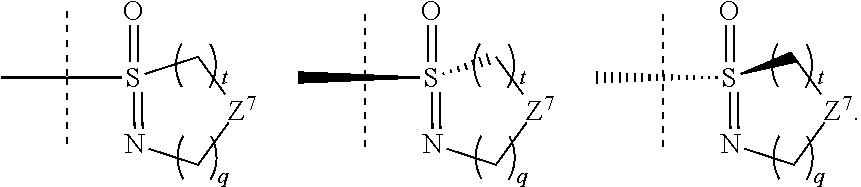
S1(C(C)(C)C)(=O)=NC[Z7]C1.N1=S(=O)(C)C[Z7]C1.N1=S(=O)(C)C[Z7]C1
